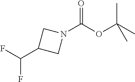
C1(C(F)F)CN(C(=O)OC(C)(C)C)C1
